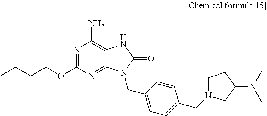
N1=C(OCCCC)N=C2C(=C1N)NC(=O)N2CC1=CC=C(CN2CCC(N(C)C)C2)C=C1
